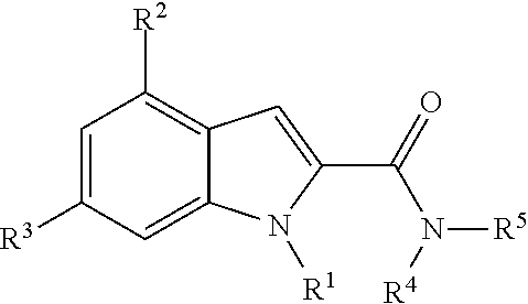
C1=C2C(=C([R2])C=C1[R3])C=C(C(=O)N([R4])[R5])N2[R1]
